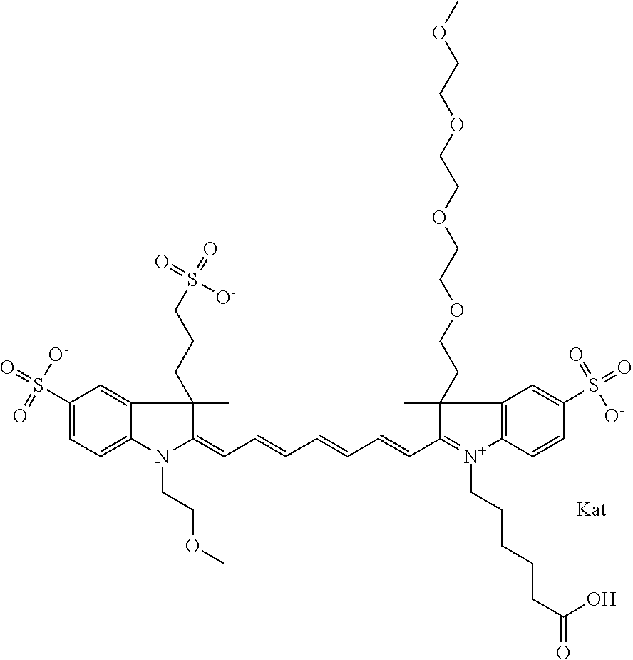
N1(CCOC)C(=CC=CC=CC=CC2=[N+](CCCCCC(=O)O)C3=C(C2(C)CCOCCOCCOCCOC)C=C(S(=O)(=O)[O-])C=C3)C(C)(CCCS(=O)([O-])=O)C2=CC(S(=O)(=O)[O-])=CC=C12
